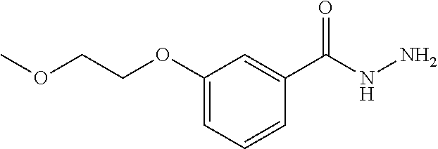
C1(OCCOC)=CC=CC(C(NN)=O)=C1
